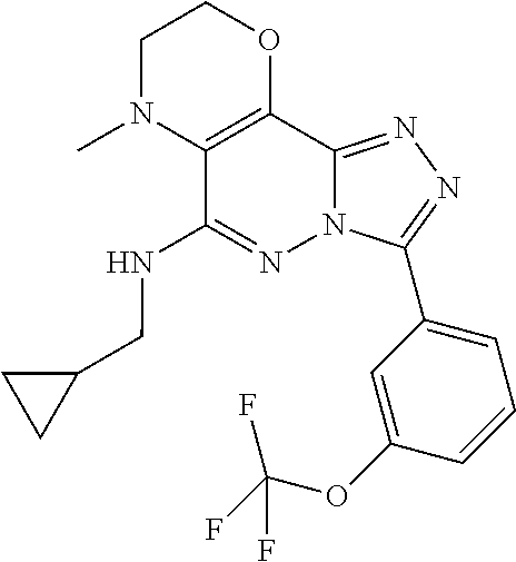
C1N(C)C2=C(OC1)C1=NN=C(C3=CC=CC(OC(F)(F)F)=C3)N1N=C2NCC1CC1
